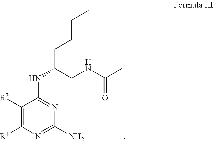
C1([R3])=C([R4])N=C(N)N=C1NC(CCCC)CNC(C)=O
